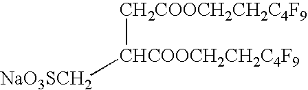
[CH2COOCH2CH2C4F9][CHCOOCH2CH2C4F9][NaO3SCH2]
